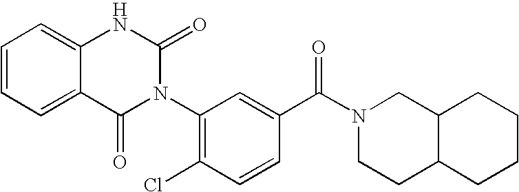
C12=CC=CC=C1NC(=O)N(C1=C(Cl)C=CC(C(N3CCC4C(C3)CCCC4)=O)=C1)C2=O
